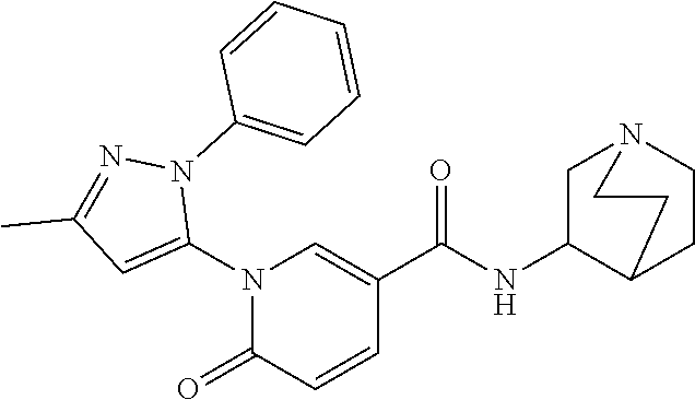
C1(N2C(=O)C=CC(C(NC3CN4CCC3CC4)=O)=C2)=CC(C)=NN1C1=CC=CC=C1
